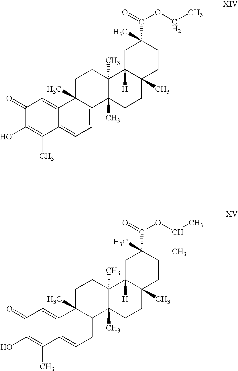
C1(=O)C(O)=C(C)C2=CC=C3C(C)(C2=C1)CCC1(C)C3(C)CCC2(C)C1([H])CC(C)(C(OCC)=O)CC2.C1(=O)C(O)=C(C)C2=CC=C3C(C)(C2=C1)CCC1(C)C3(C)CCC2(C)C1([H])CC(C)(C(OC(C)C)=O)CC2
